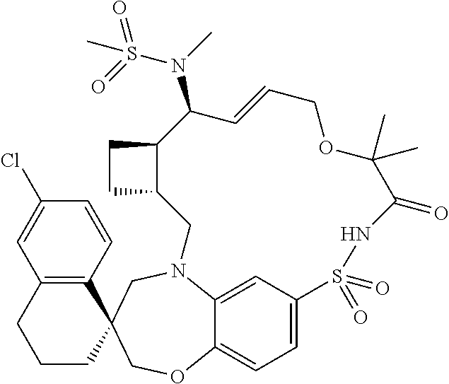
C1CCC2(C3=C1C=C(Cl)C=C3)COC1=CC=C3C=C1N(C2)CC1C(CC1)C(N(C)S(C)(=O)=O)C=CCOC(C)(C)C(=O)NS3(=O)=O
